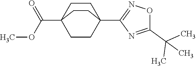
C1CC2(C(=O)OC)CCC1(C1=NOC(C(C)(C)C)=N1)CC2
